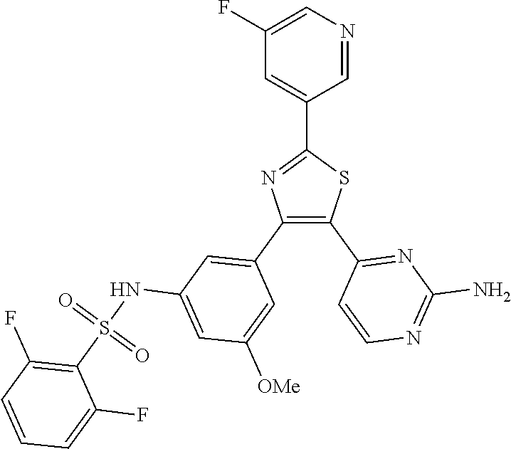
C1=NC=C(F)C=C1C1=NC(C2=CC(NS(C3=C(F)C=CC=C3F)(=O)=O)=CC([OMe])=C2)=C(C2=NC(N)=NC=C2)S1
